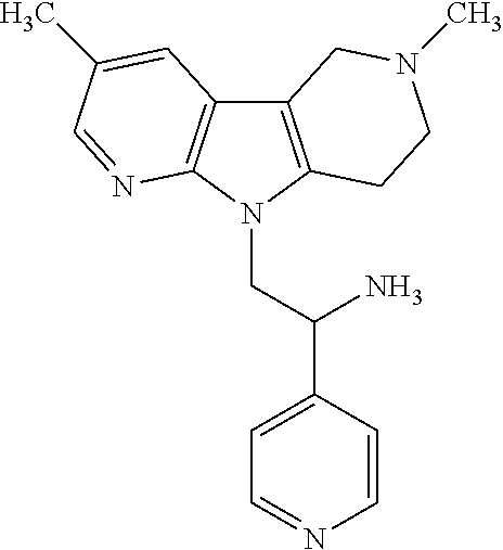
C12=C(N(CC(C3=CC=NC=C3)N)C3=C1C=C(C)C=N3)CCN(C)C2
